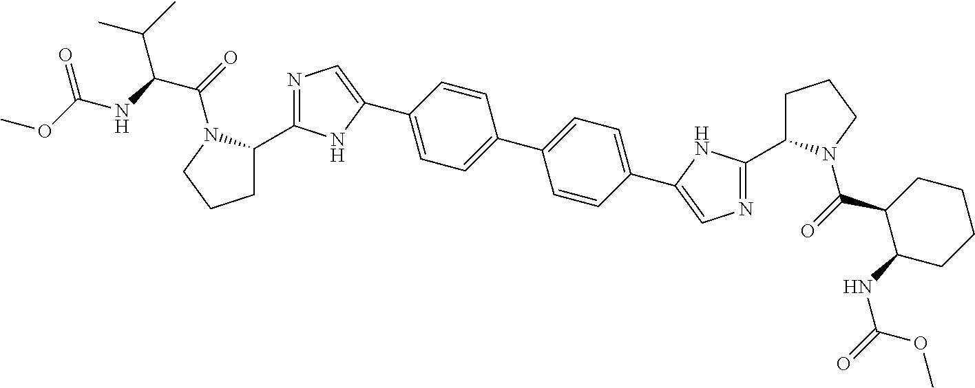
C1C(C2=NC=C(C3=CC=C(C4=CC=C(C5=CN=C(C6CCCN6C(=O)C6C(NC(=O)OC)CCCC6)N5)C=C4)C=C3)N2)N(C(=O)C(NC(OC)=O)C(C)C)CC1
